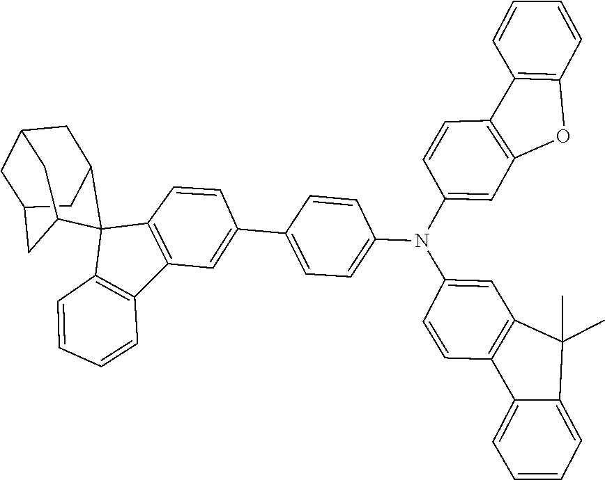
C1=CC2=C(OC3=C2C=CC=C3)C=C1N(C1=CC=C(C2=CC3=C(C=C2)C2(C4=C3C=CC=C4)C3CC4CC(CC2C4)C3)C=C1)C1=CC2=C(C3=CC=CC=C3C2(C)C)C=C1
